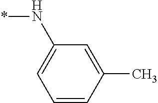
C1=CC(C)=CC(N*)=C1
